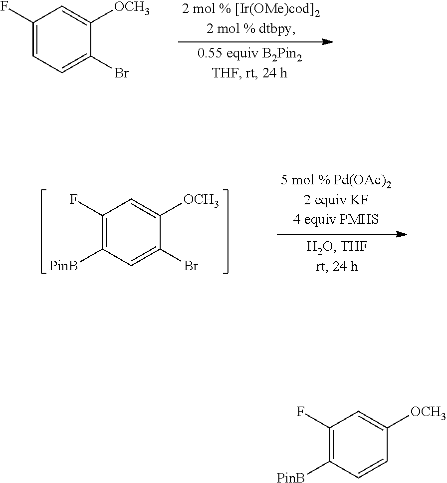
C1(F)=C([PinB])C=CC([OCH3])=C1.C1(F)=CC=C(Br)C([OCH3])=C1.C1(F)=C([PinB])C=C(Br)C([OCH3])=C1
